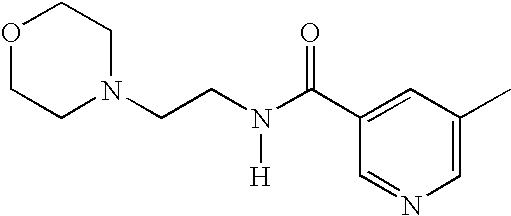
N(C(C1=CC(C)=CN=C1)=O)(CCN1CCOCC1)[H]
